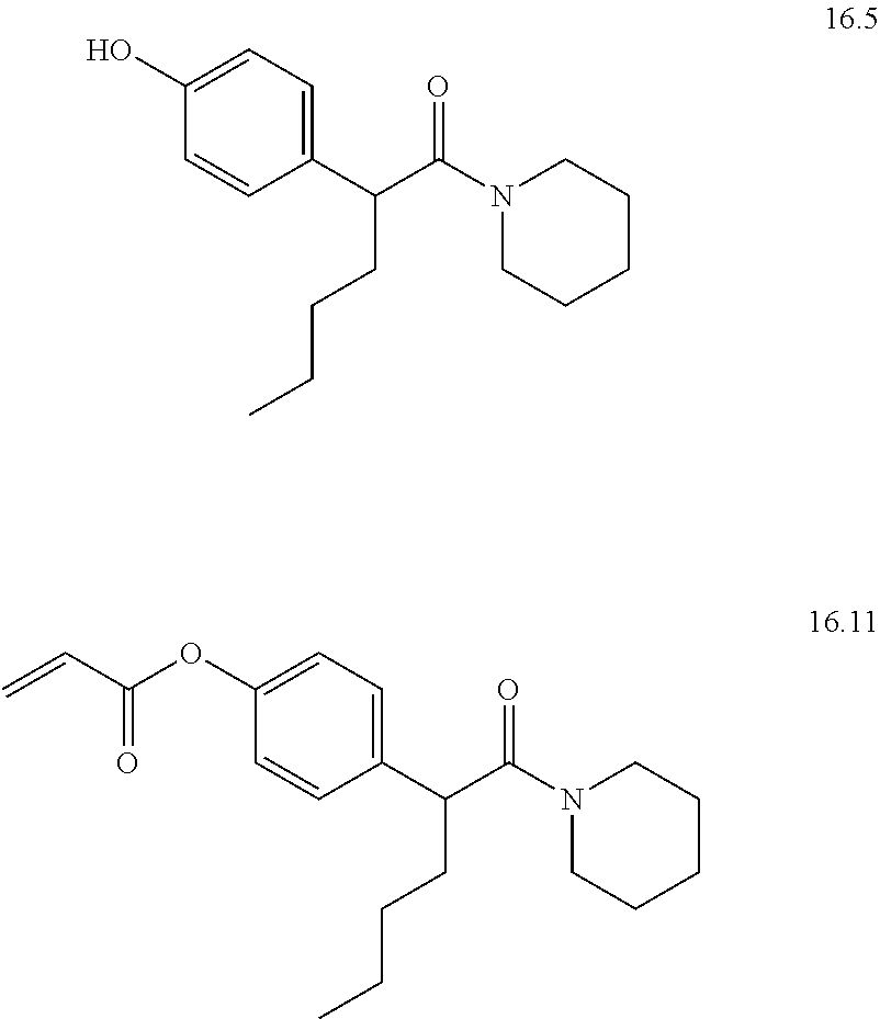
C1(C(C(N2CCCCC2)=O)CCCC)=CC=C(O)C=C1.C1(C(C(N2CCCCC2)=O)CCCC)=CC=C(OC(C=C)=O)C=C1
